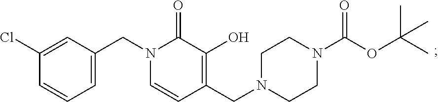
C1=C(Cl)C=CC=C1CN1C(=O)C(O)=C(CN2CCN(C(OC(C)(C)C)=O)CC2)C=C1
